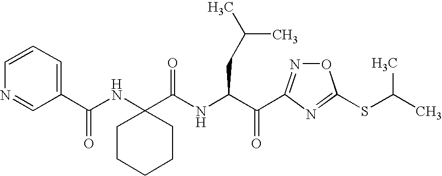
C1=CC=C(C(NC2(C(NC(C(=O)C3=NOC(SC(C)C)=N3)CC(C)C)=O)CCCCC2)=O)C=N1
